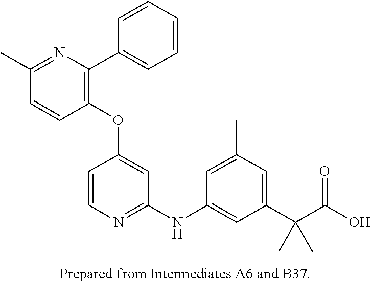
C1(OC2=CC(NC3=CC(C(C(O)=O)(C)C)=CC(C)=C3)=NC=C2)=C(C2=CC=CC=C2)N=C(C)C=C1
